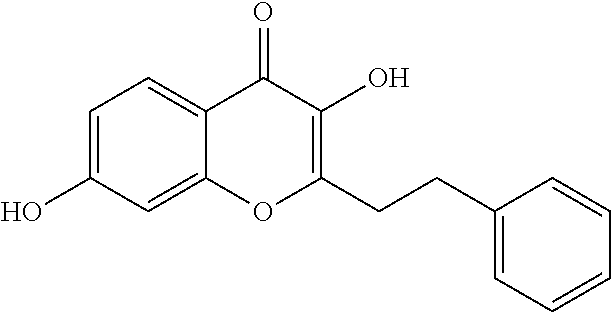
C1=C(O)C=C2C(=C1)C(=O)C(O)=C(CCC1=CC=CC=C1)O2
